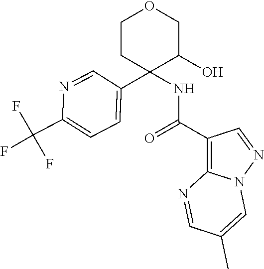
C1CC(NC(=O)C2=C3N(N=C2)C=C(C)C=N3)(C2=CC=C(C(F)(F)F)N=C2)C(O)CO1
